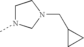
C1N(C)CN(CC2CC2)C1
